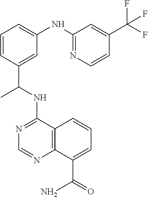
N(C1=NC=NC2=C1C=CC=C2C(=O)N)C(C1=CC(NC2=NC=CC(C(F)(F)F)=C2)=CC=C1)C
